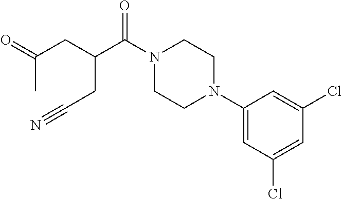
C1(N2CCN(C(C(CC(=O)C)CC#N)=O)CC2)=CC(Cl)=CC(Cl)=C1
